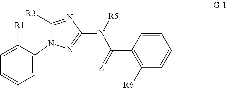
C1([R3])=NC(N([R5])C(C2=C([R6])C=CC=C2)=[Z])=NN1C1=CC=CC=C1[R1]
